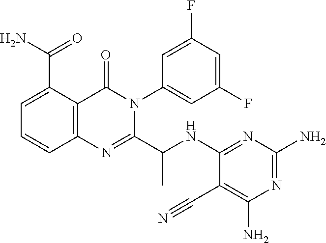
C1=C(C(N)=O)C2=C(C=C1)N=C(C(NC1=NC(N)=NC(N)=C1C#N)C)N(C1=CC(F)=CC(F)=C1)C2=O
